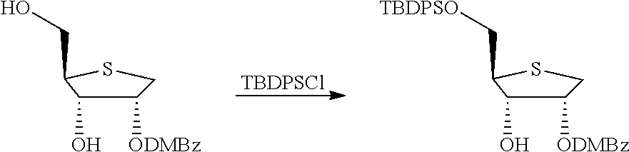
[TBDPSCl].C(O)C1C(O)C([ODMBz])CS1.C([TBDPSO])C1C(O)C([ODMBz])CS1
